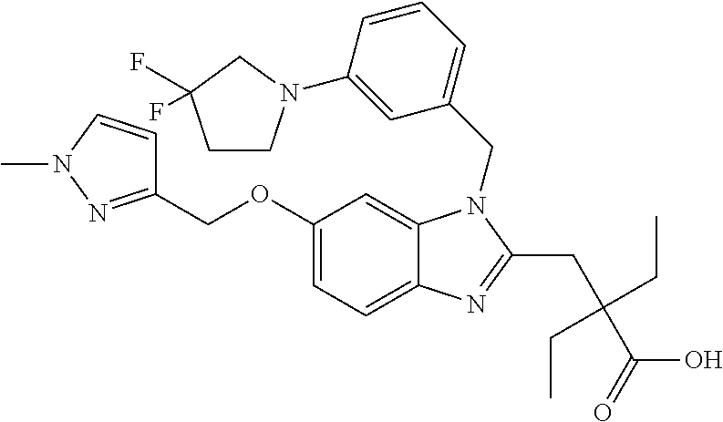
C1(COC2=CC=C3C(=C2)N(CC2=CC=CC(N4CCC(F)(F)C4)=C2)C(CC(C(=O)O)(CC)CC)=N3)=NN(C)C=C1
